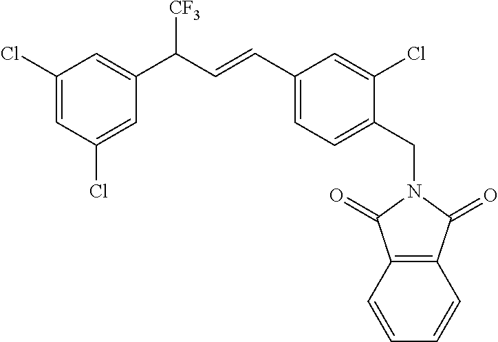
C1=CC=CC2=C1C(=O)N(CC1=CC=C(C=CC(C3=CC(Cl)=CC(Cl)=C3)[CF3])C=C1Cl)C2=O
